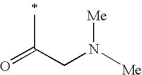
O=C(CN([Me])[Me])C
